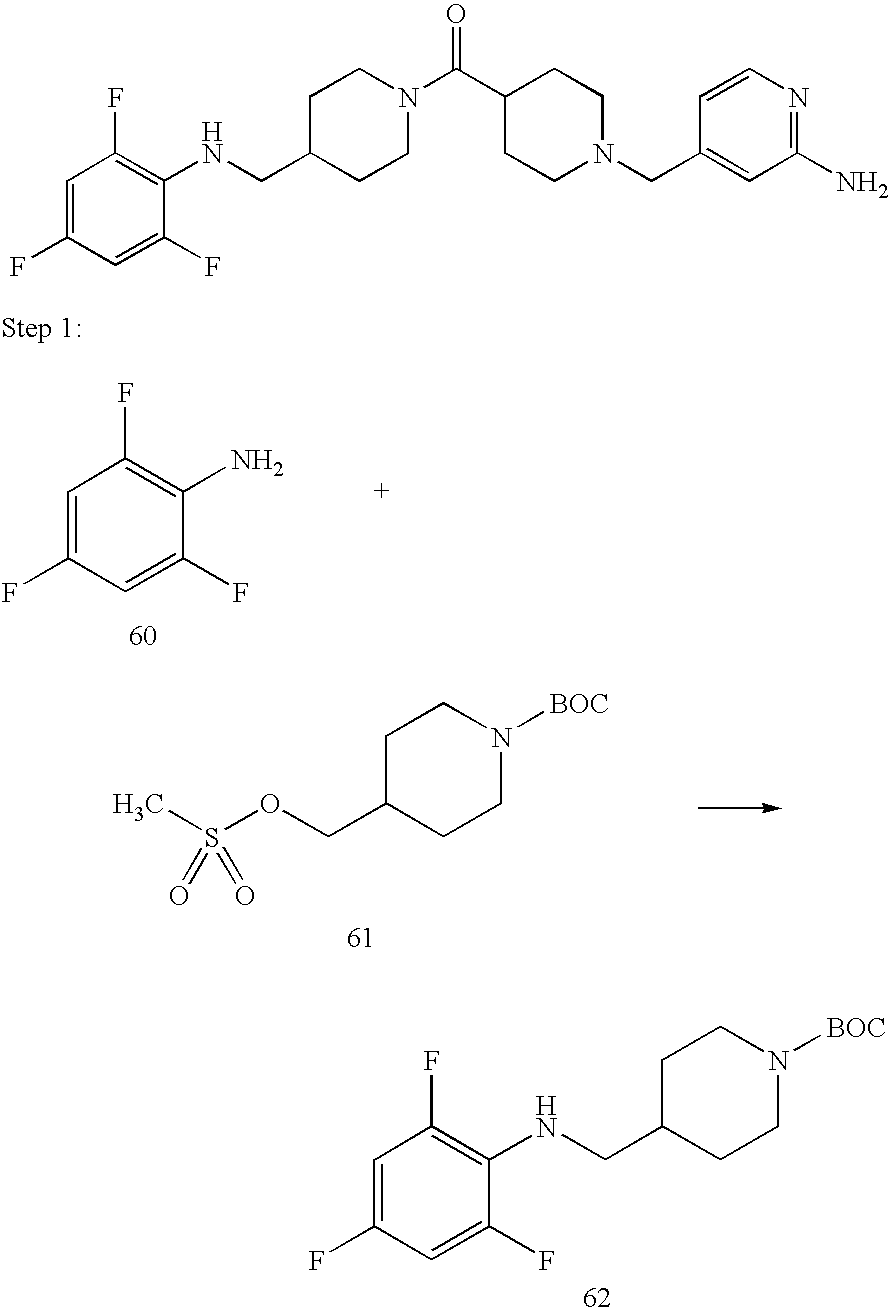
C1(NCC2CCN([BOC])CC2)=C(F)C=C(F)C=C1F.C1=C(F)C=C(F)C(N)=C1F.S(OCC1CCN([BOC])CC1)(=O)(=O)C.N(C1=C(F)C=C(F)C=C1F)CC1CCN(C(C2CCN(CC3=CC(N)=NC=C3)CC2)=O)CC1
